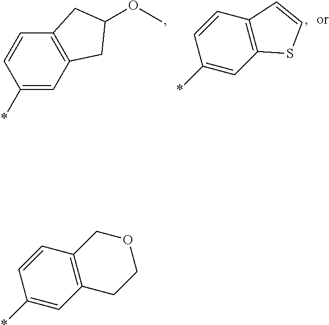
C1=CC(*)=CC2=C1C=CS2.C1(*)=CC2=C(C=C1)CC(OC)C2.C1=CC(*)=CC2=C1COCC2
